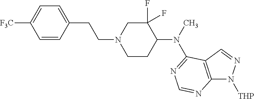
C1=CC(CCN2CCC(N(C3=NC=NC4=C3C=NN4[THP])C)C(F)(F)C2)=CC=C1[F3C]
